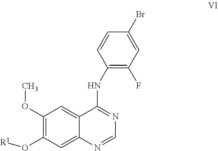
C1(OC)=C(O[R1])C=C2C(=C1)C(NC1=C(F)C=C(Br)C=C1)=NC=N2
